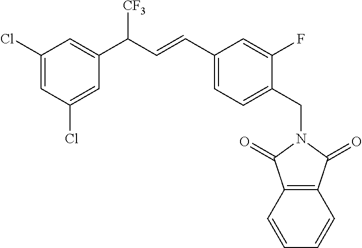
C1(Cl)=CC(C(C=CC2=CC=C(CN3C(=O)C4=C(C3=O)C=CC=C4)C(F)=C2)[CF3])=CC(Cl)=C1
